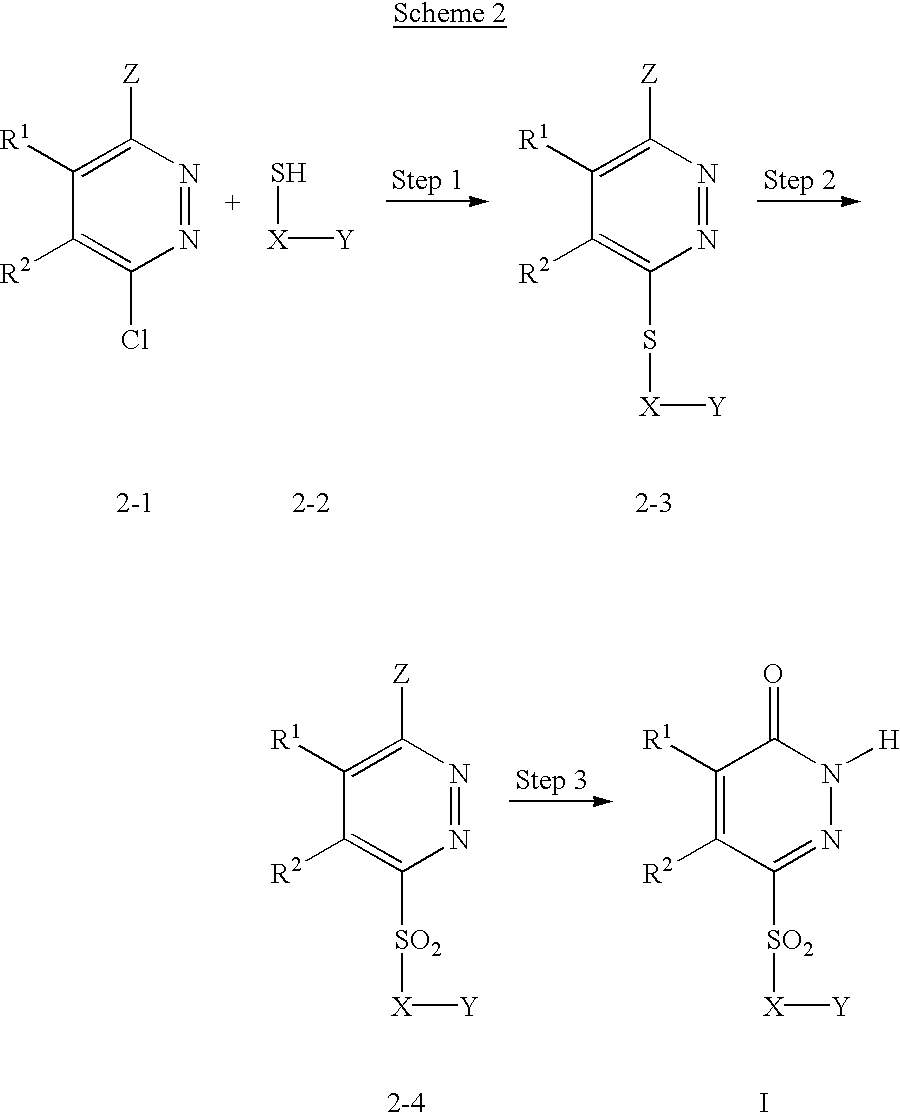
N1=NC([Z])=C([R1])C([R2])=C1Cl.S[X][Y].N1=NC([Z])=C([R1])C([R2])=C1S[X][Y].N1=NC([Z])=C([R1])C([R2])=C1[SO2][X][Y].N1=C([SO2][X][Y])C([R2])=C([R1])C(=O)N1[H].I
